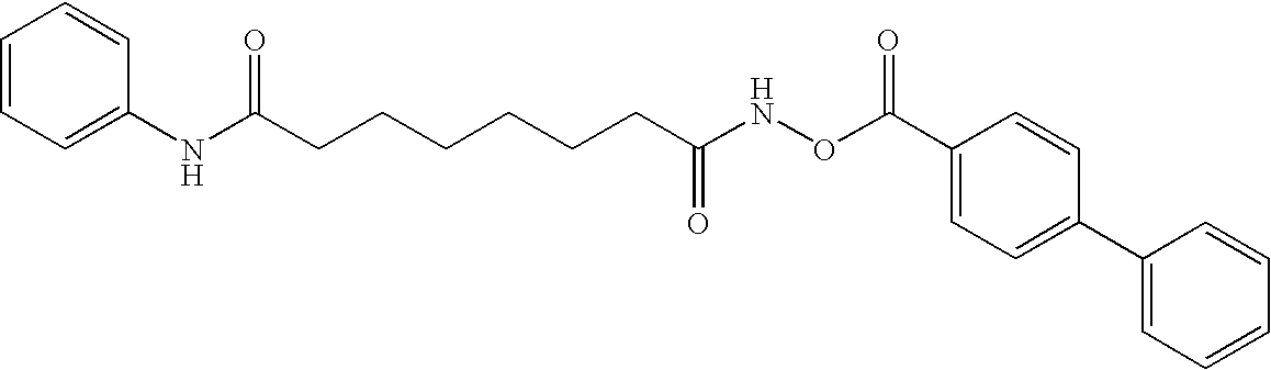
C1=CC=C(NC(CCCCCCC(NOC(C2=CC=C(C3=CC=CC=C3)C=C2)=O)=O)=O)C=C1
